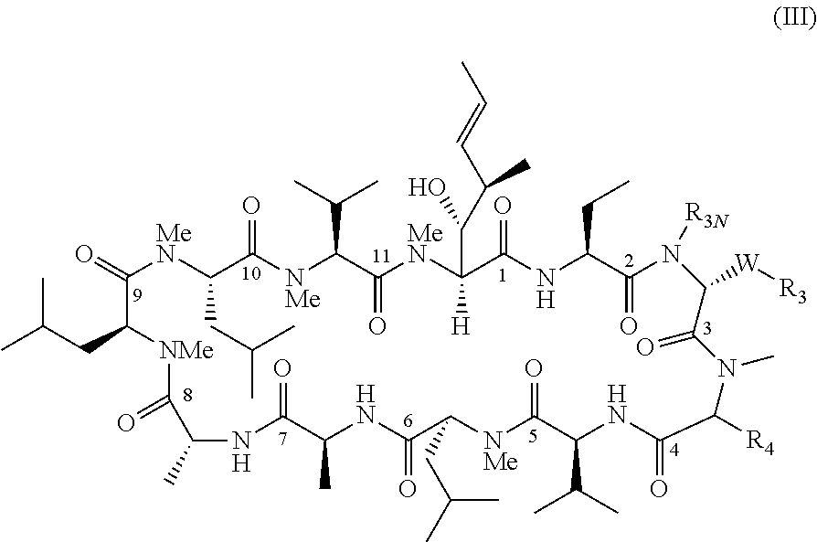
CC(CC1C(=O)[MeN]C(CC(C)C)C(=O)[NMe]C(C(C)C)C(=O)[MeN]C(C(C(C=CC)C)O)([H])C(=O)NC(CC)C(=O)N([R3N])C([W][R3])C(=O)N(C)C([R4])C(=O)NC(C(C)C)C(=O)[NMe]C(CC(C)C)C(=O)NC(C)C(=O)NC(C)C(=O)[NMe]1)C
